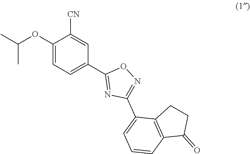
N1=C(C2=CC=CC3=C2CCC3=O)N=C(C2=CC=C(OC(C)C)C([CN])=C2)O1
